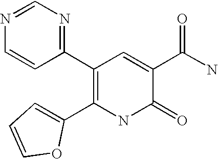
N1=CN=C(C2=C(C3=CC=CO3)NC(=O)C(C(N)=O)=C2)C=C1
